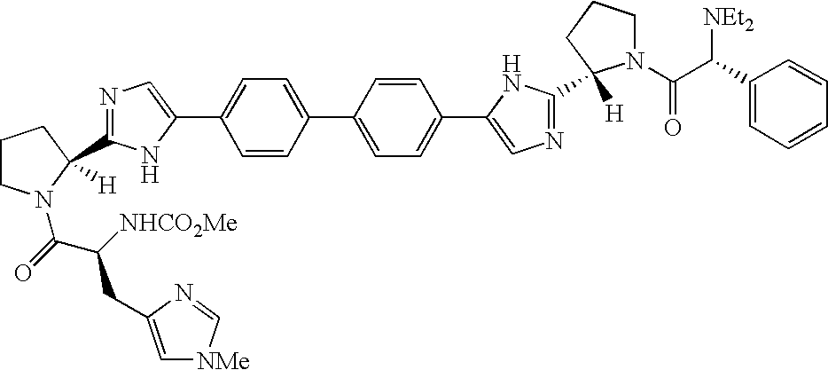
C1=CC(C2=CC=C(C3=CN=C(C4([H])N(C(C(C5=CC=CC=C5)[NEt2])=O)CCC4)N3)C=C2)=CC=C1C1=CN=C(C2([H])N(C(=O)C([NHCO2Me])CC3=C[NMe]C=N3)CCC2)N1
